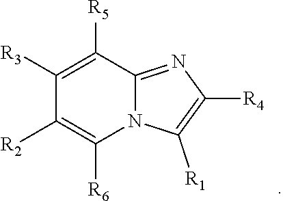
C1([R3])=C([R5])C2=NC([R4])=C([R1])N2C([R6])=C1[R2]
